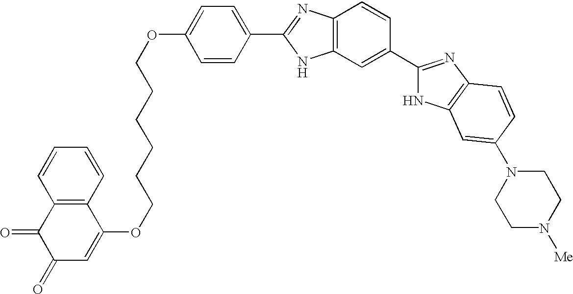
C1(=O)C=C(OCCCCCCOC2=CC=C(C3=NC4=C(N3)C=C(C3=NC5=C(N3)C=C(N3CCN([Me])CC3)C=C5)C=C4)C=C2)C2=C(C1=O)C=CC=C2
